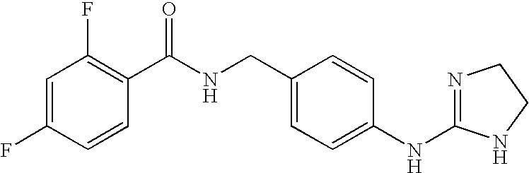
C1=C(F)C=CC(C(NCC2=CC=C(NC3=NCCN3)C=C2)=O)=C1F
